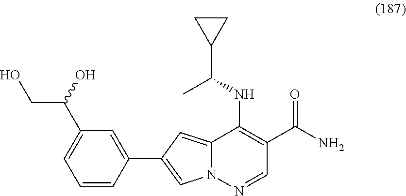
N12C(=CC(C3=CC(C(CO)O)=CC=C3)=C1)C(NC(C1CC1)C)=C(C(N)=O)C=N2
